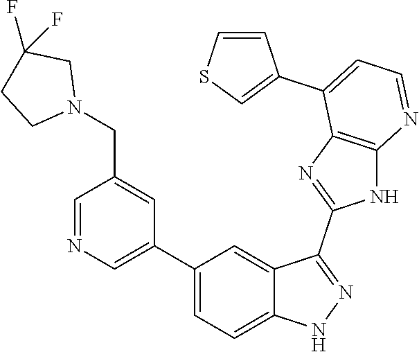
C1=NC=C(C2=CC=C3C(=C2)C(C2=NC4=C(N2)N=CC=C4C2=CSC=C2)=NN3)C=C1CN1CC(F)(F)CC1
